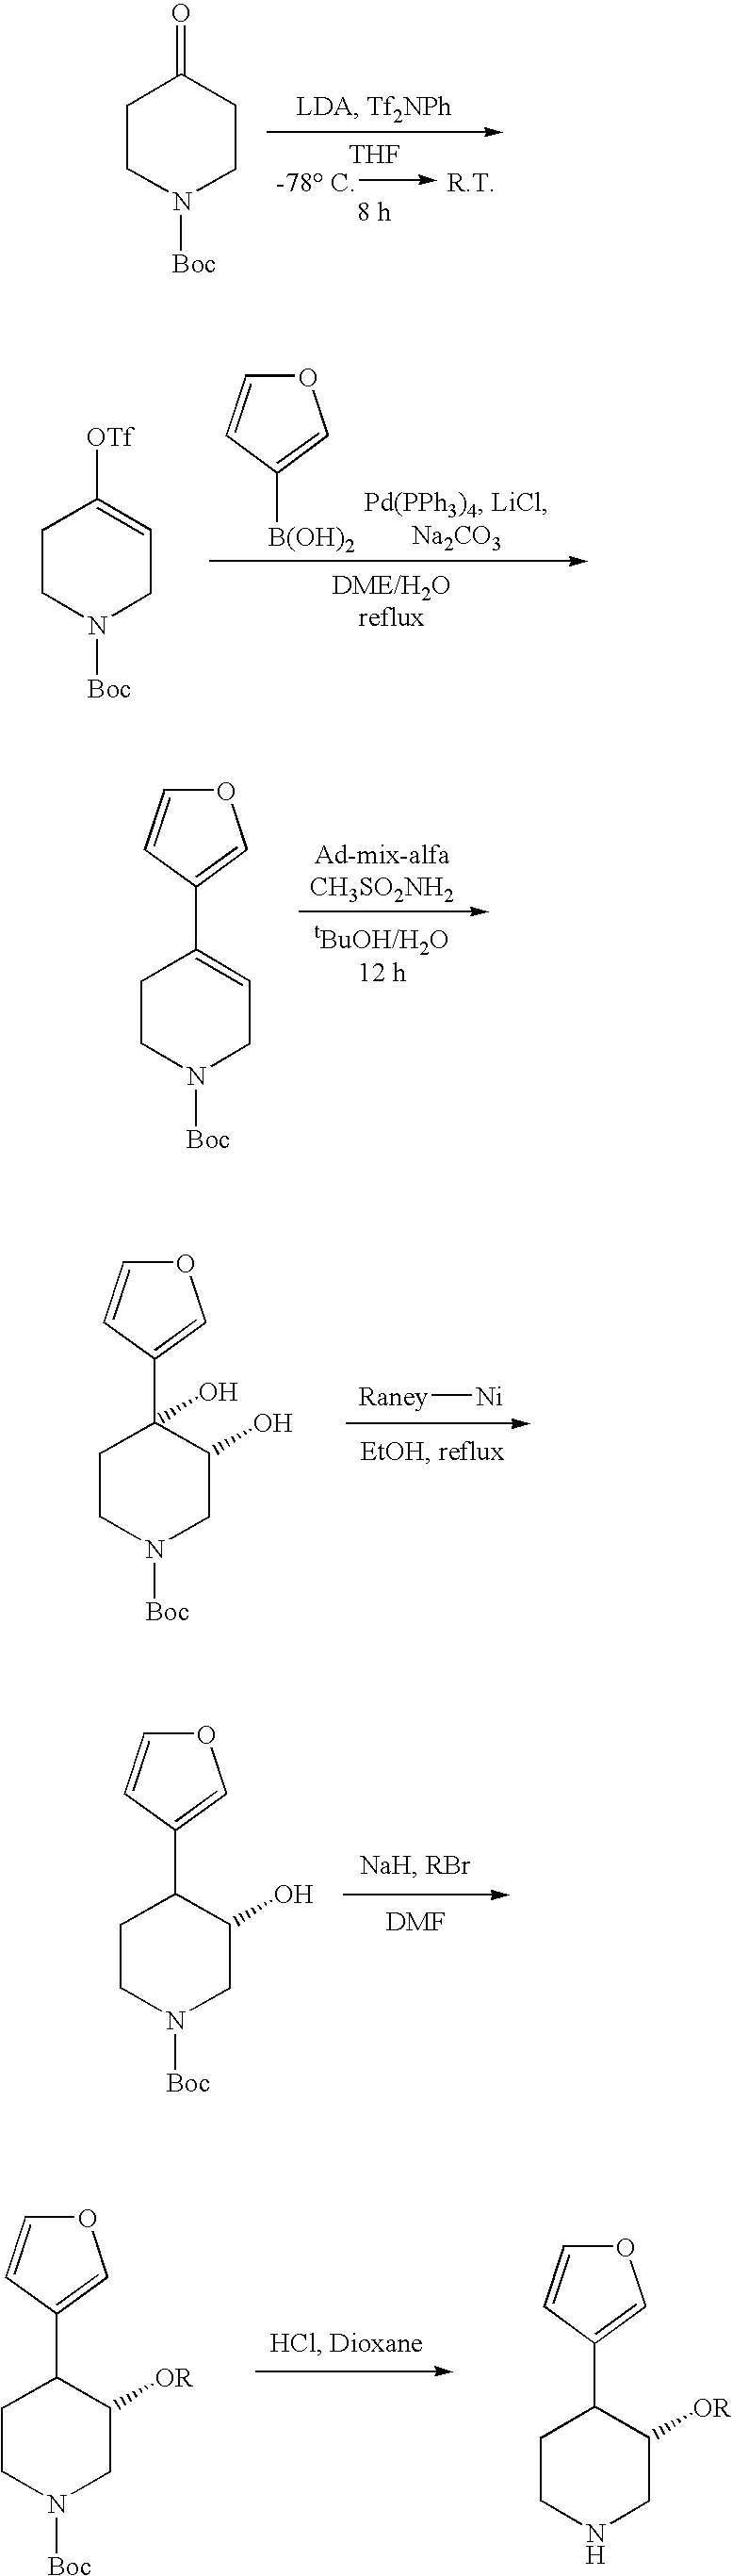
C1CN([Boc])CCC1=O.[THF].C1CN([Boc])CC=C1[OTf].O1C=CC([B(OH)2])=C1.O1C=CC(C2=CCN([Boc])CC2)=C1.C1CN([Boc])CC(O)C1C1=COC=C1.C1CN([Boc])CC([OR])C1C1=COC=C1.C1CNCC([OR])C1C1=COC=C1.C1CN([Boc])CC(O)C1(C1=COC=C1)O.[Raney][Ni]
